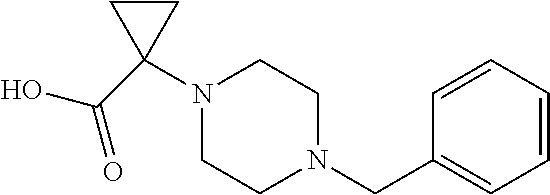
C(=O)(C1(N2CCN(CC3=CC=CC=C3)CC2)CC1)O
